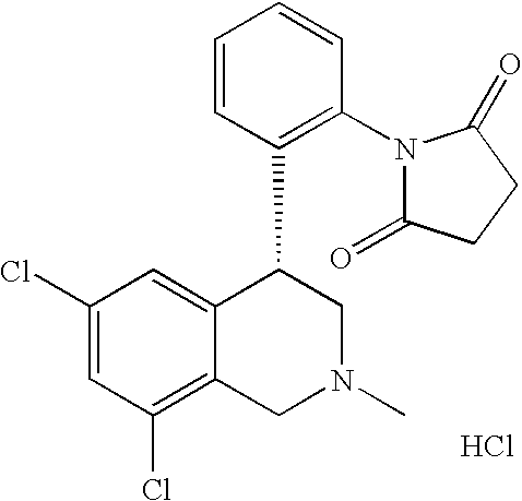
C1(Cl)=CC(Cl)=C2C(=C1)C(C1=C(N3C(=O)CCC3=O)C=CC=C1)CN(C)C2.Cl
